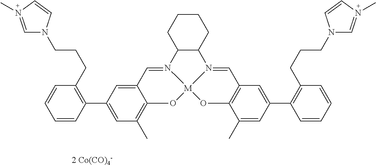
[2 Co(CO)4-].C12C(CCCC1)N1=CC3=C(O[M]14OC1=C(C)C=C(C5=C(CCCN6C=N(C)C=C6)C=CC=C5)C=C1C=N24)C(C)=CC(C1=C(CCCN2C=N(C)C=C2)C=CC=C1)=C3
